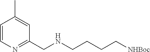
C1=CN=C(CNCCCC[NHBoc])C=C1C
